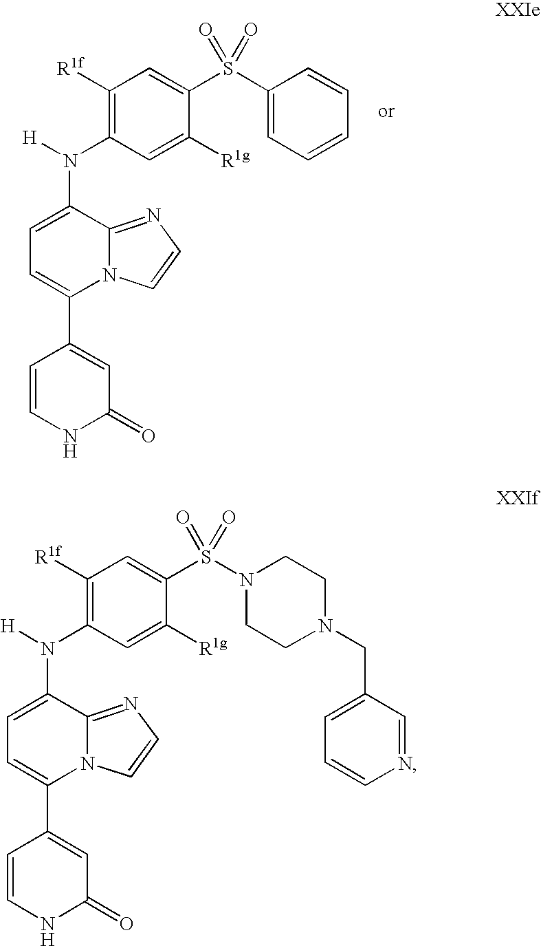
C1=CNC(=O)C=C1C1=CC=C(N(C2=C([R1f])C=C(S(C3=CC=CC=C3)(=O)=O)C([R1g])=C2)[H])C2=NC=CN12.C1=CNC(=O)C=C1C1=CC=C(N(C2=C([R1f])C=C(S(N3CCN(CC4=CC=CN=C4)CC3)(=O)=O)C([R1g])=C2)[H])C2=NC=CN12
